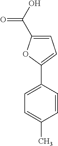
C1=C(C(=O)O)OC(C2=CC=C(C)C=C2)=C1
